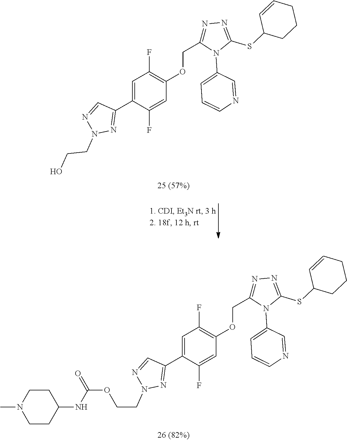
C1=CCCCC1SC1=NN=C(COC2=C(F)C=C(C3=NN(CCO)N=C3)C(F)=C2)N1C1=CC=CN=C1.C1=CCCCC1SC1=NN=C(COC2=C(F)C=C(C3=NN(CCOC(=O)NC4CCN(C)CC4)N=C3)C(F)=C2)N1C1=CC=CN=C1
